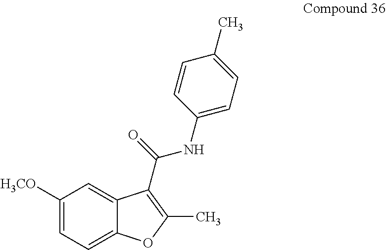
C1([H3CO])=CC=C2C(=C1)C(C(NC1=CC=C(C)C=C1)=O)=C(C)O2
